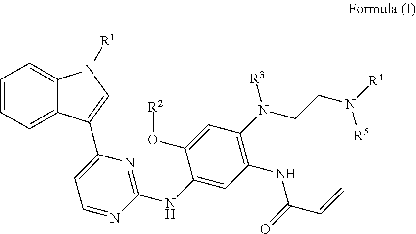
C1=CC=C2C(=C1)N([R1])C=C2C1=CC=NC(NC2=CC(NC(C=C)=O)=C(N(CCN([R4])[R5])[R3])C=C2O[R2])=N1
